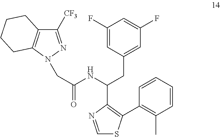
C1([CF3])=NN(CC(=O)NC(CC2=CC(F)=CC(F)=C2)C2=C(C3=C(C)C=CC=C3)SC=N2)C2=C1CCCC2
